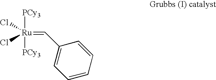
[Ru](=CC1=CC=CC=C1)(Cl)(Cl)([PCy3])[PCy3]
